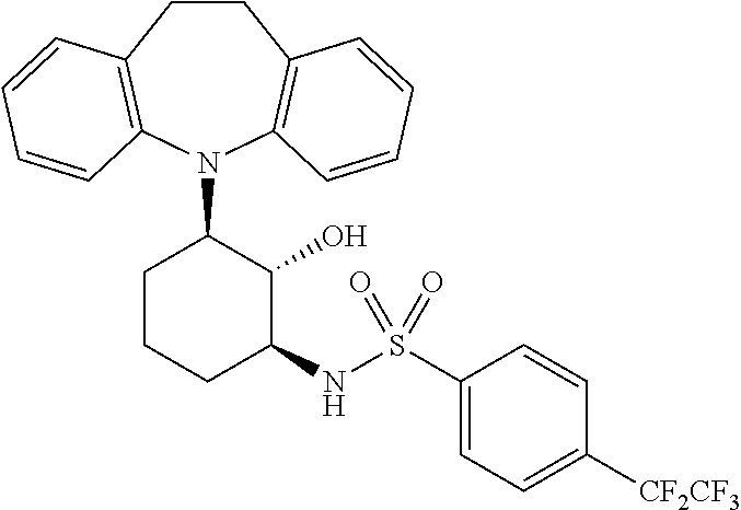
C1CC2=C(N(C3CCCC(NS(C4=CC=C([CF2CF3])C=C4)(=O)=O)C3O)C3=C1C=CC=C3)C=CC=C2
